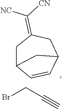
C1(=C([NC])[CN])CC2C=CC(C1)C2.BrCC#C
